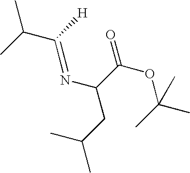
C(C([H])=NC(C(OC(C)(C)C)=O)CC(C)C)(C)C
